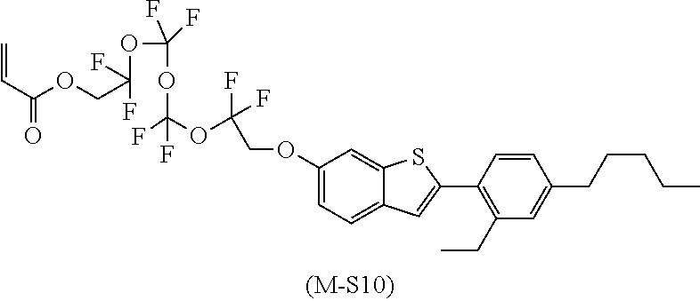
O(CC(OC(OC(OC(COC1=CC=C2C(=C1)SC(C1=C(CC)C=C(CCCCC)C=C1)=C2)(F)F)(F)F)(F)F)(F)F)C(C=C)=O
